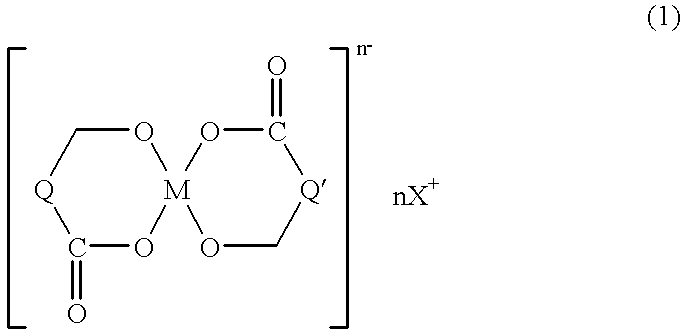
C1(=O)O[M]2(OC[Q]1)OC[Q]C(=O)O2
